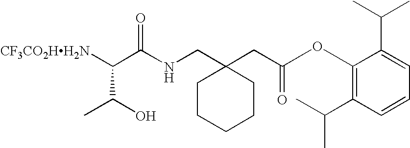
[CF3CO2HH2N]C(C(NCC1(CC(=O)OC2=C(C(C)C)C=CC=C2C(C)C)CCCCC1)=O)C(O)C
